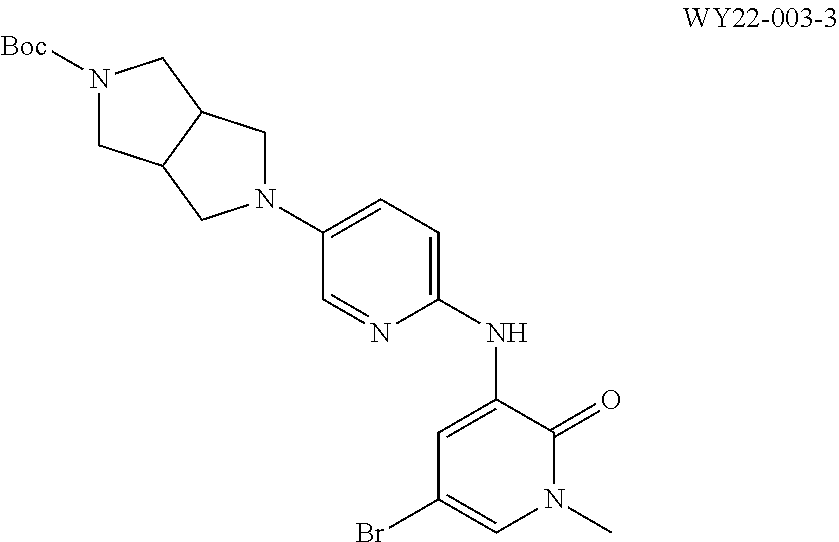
C1=NC(NC2=CC(Br)=CN(C)C2=O)=CC=C1N1CC2C(C1)CN([Boc])C2
